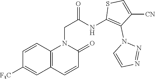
C1=CC2=C(C=C1[F3C])C=CC(=O)N2CC(=O)NC1=C(N2C=CN=N2)C([CN])=CS1
